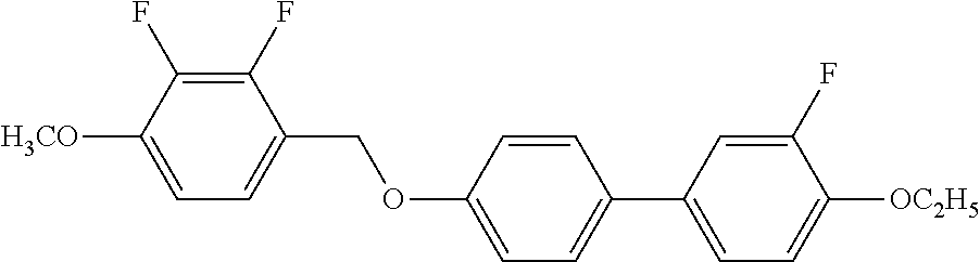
C1(F)=C(F)C([H3CO])=CC=C1COC1=CC=C(C2=CC=C([OC2H5])C(F)=C2)C=C1
